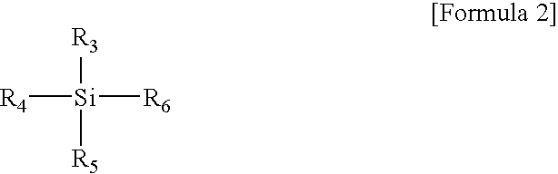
[R3][Si]([R5])([R6])[R4]
